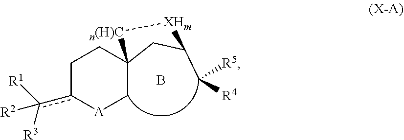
C1C2(CCc(c([R1])([R3])[R2])[A]1)CC(C([R5])[R4])[XHm][n(H)C]2.B
